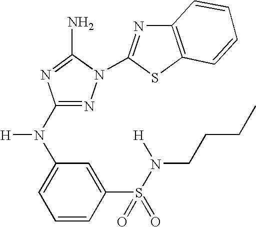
N1=C(N(C2=CC=CC(S(N([H])CCCC)(=O)=O)=C2)[H])N=C(N)N1C1=NC2=C(S1)C=CC=C2
